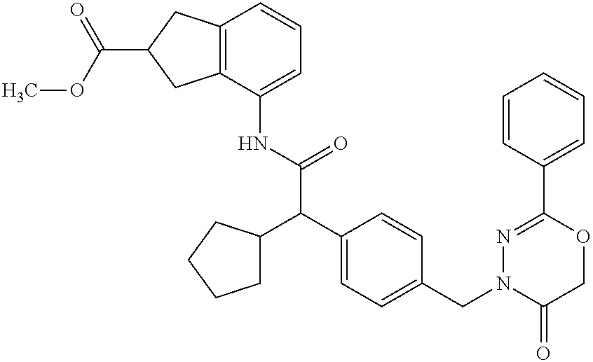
C12=C(C(NC(C(C3=CC=C(CN4C(=O)COC(C5=CC=CC=C5)=N4)C=C3)C3CCCC3)=O)=CC=C1)CC(C(OC)=O)C2
